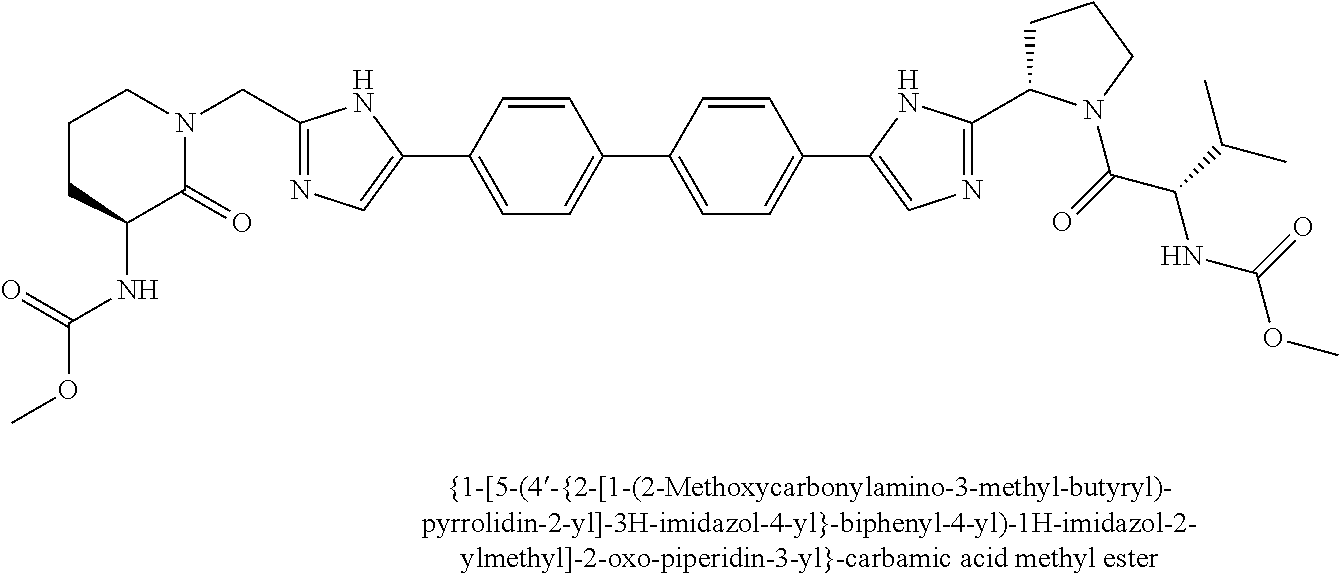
C1CC(NC(OC)=O)C(=O)N(CC2=NC=C(C3=CC=C(C4=CC=C(C5=CN=C(C6CCCN6C(=O)C(NC(OC)=O)C(C)C)N5)C=C4)C=C3)N2)C1
